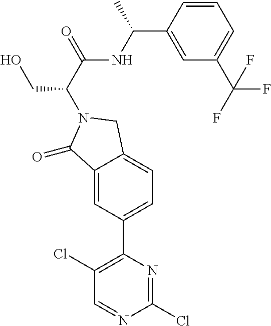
C1(Cl)=C(C2=CC=C3C(=C2)C(=O)N(C(C(=O)NC(C2=CC(C(F)(F)F)=CC=C2)C)CO)C3)N=C(Cl)N=C1
